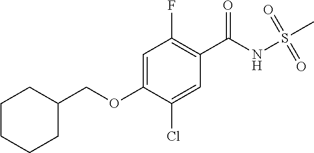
C1=C(OCC2CCCCC2)C(Cl)=CC(C(NS(C)(=O)=O)=O)=C1F
